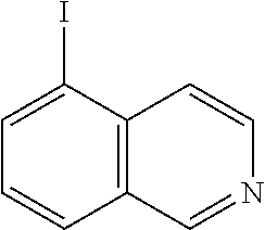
C1=C(I)C2=C(C=C1)C=NC=C2
